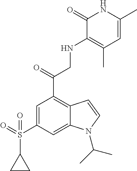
C1=C(C)NC(=O)C(NCC(C2=C3C(=CC(S(=O)(C4CC4)=O)=C2)N(C(C)C)C=C3)=O)=C1C
